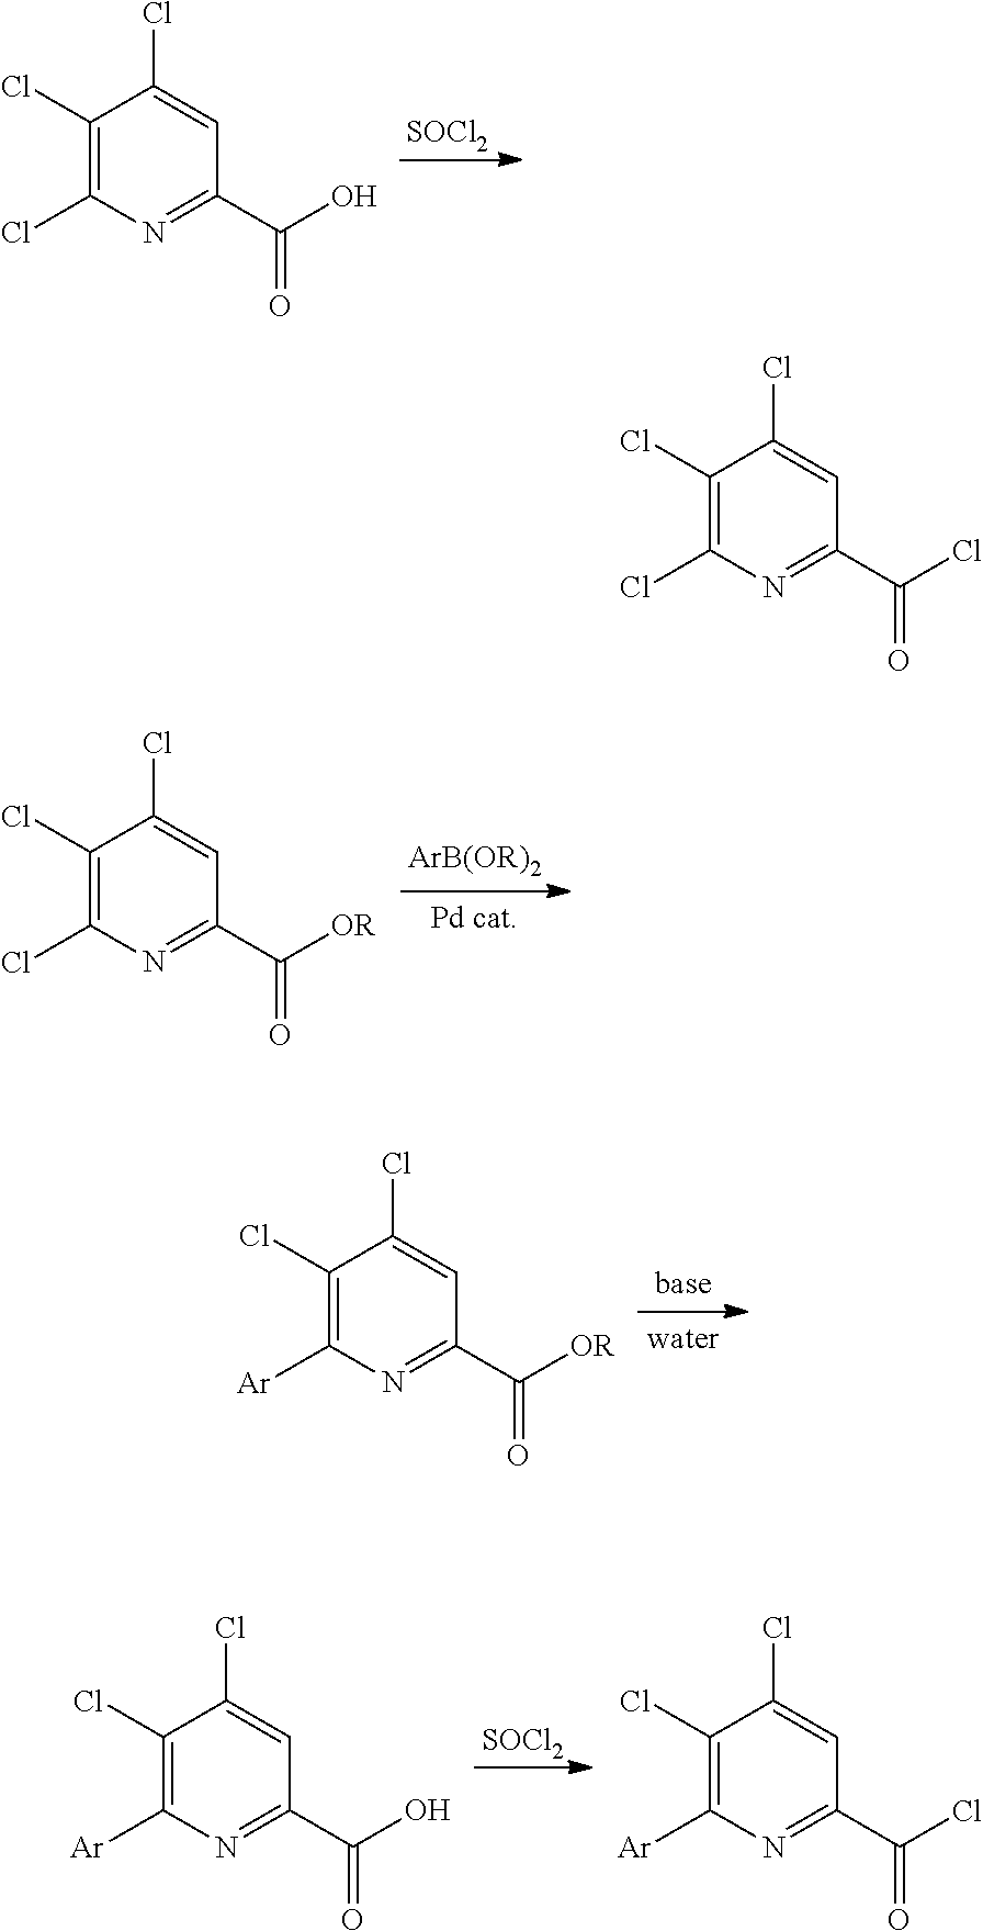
[SOCl2].C1(Cl)=C(Cl)N=C(C(O)=O)C=C1Cl.C1(Cl)=C(Cl)N=C(C([OR])=O)C=C1Cl.C1(Cl)=C([Ar])N=C(C([OR])=O)C=C1Cl.[SOCl2].C1(Cl)=C([Ar])N=C(C(O)=O)C=C1Cl.C1(Cl)=C([Ar])N=C(C(Cl)=O)C=C1Cl.C1(Cl)=C(Cl)N=C(C(Cl)=O)C=C1Cl
